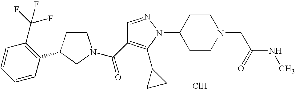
C1CC(C2=C(C(F)(F)F)C=CC=C2)CN1C(=O)C1=C(C2CC2)N(C2CCN(CC(NC)=O)CC2)N=C1.Cl
